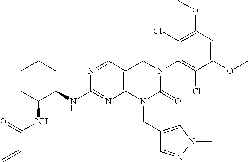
C12=C(C=NC(NC3CCCCC3NC(C=C)=O)=N1)CN(C1=C(Cl)C(OC)=CC(OC)=C1Cl)C(=O)N2CC1=CN(C)N=C1
